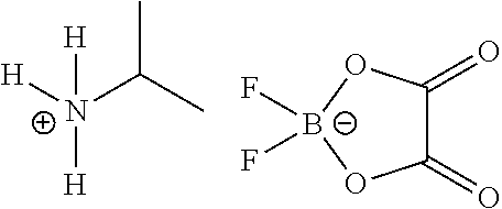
[H][N+](C(C)C)([H])[H].C1(=O)O[B-](F)(F)OC1=O
